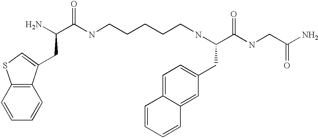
NC(C(NCCCCCNC(CC1=CC=C2C(=C1)C=CC=C2)C(=O)NCC(N)=O)=O)CC1=CSC2=C1C=CC=C2
